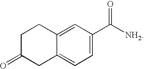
C1=C(C([NH2])=O)C=C2C(=C1)CC(=O)CC2
